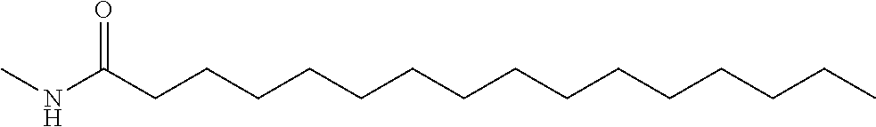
CCCCCCCCCCCCCCCC(NC)=O
